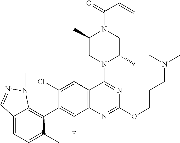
C12=C(C=C(Cl)C(C3=C4C(=CC=C3C)C=NN4C)=C1F)C(N1C(C)CN(C(=O)C=C)C(C)C1)=NC(OCCCN(C)C)=N2
